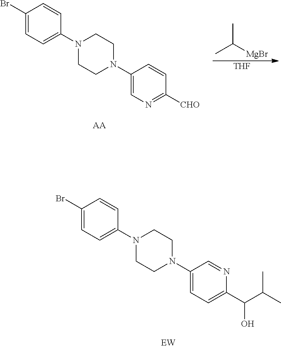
C1(Br)=CC=C(N2CCN(C3=CN=C([CHO])C=C3)CC2)C=C1.[AA].[THF].CC([MgBr])C.C1(Br)=CC=C(N2CCN(C3=CC=C(C(C(C)C)O)N=C3)CC2)C=C1
